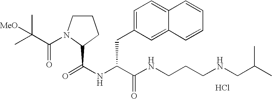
Cl.N(C(C(NCCCNCC(C)C)=O)CC1=CC=C2C(=C1)C=CC=C2)C(=O)C1N(C(=O)C(C)(C)[MeO])CCC1
